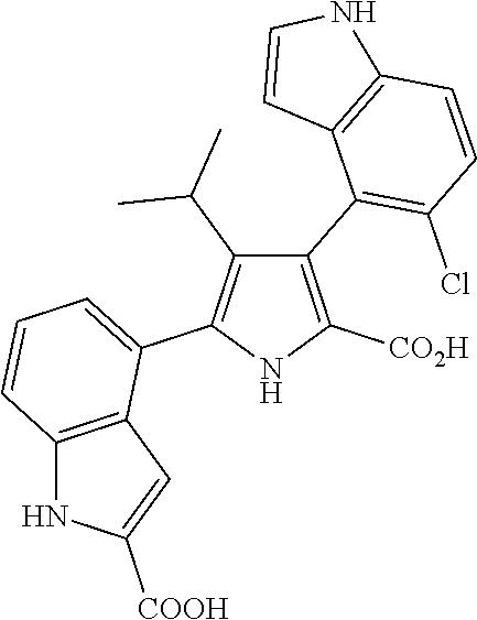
C1(C2=C(Cl)C=CC3=C2C=CN3)=C([CO2H])NC(C2=CC=CC3=C2C=C([COOH])N3)=C1C(C)C
